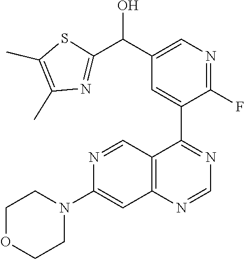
C12=C(C(C3=CC(C(C4=NC(C)=C(C)S4)O)=CN=C3F)=NC=N1)C=NC(N1CCOCC1)=C2
